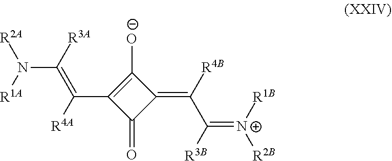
C1(=O)C(C(=C(N([R1A])[R2A])[R3A])[R4A])=C([O-])C1=C(C([R3B])=[N+]([R1B])[R2B])[R4B]
